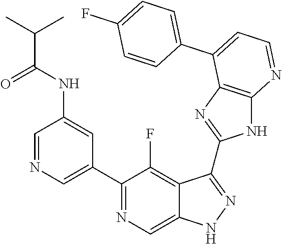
C1=NC=C(C2=NC=C3C(=C2F)C(C2=NC4=C(N2)N=CC=C4C2=CC=C(F)C=C2)=NN3)C=C1NC(C(C)C)=O
